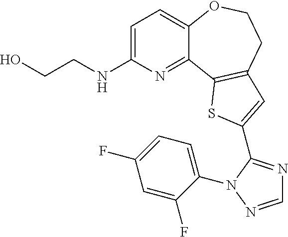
C1=C(NCCO)N=C2C(=C1)OCCC1=C2SC(C2=NC=NN2C2=CC=C(F)C=C2F)=C1
